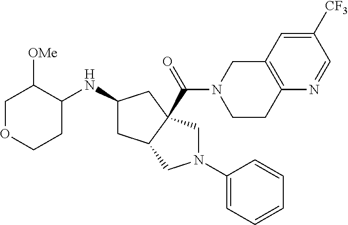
C1([CF3])=CC2=C(N=C1)CCN(C(=O)C13C(CC(NC4C([OMe])COCC4)C1)CN(C1=CC=CC=C1)C3)C2
